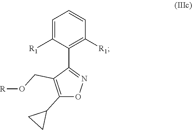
C1=C([R1])C(C2=NOC(C3CC3)=C2CO[R])=C([R1])C=C1
